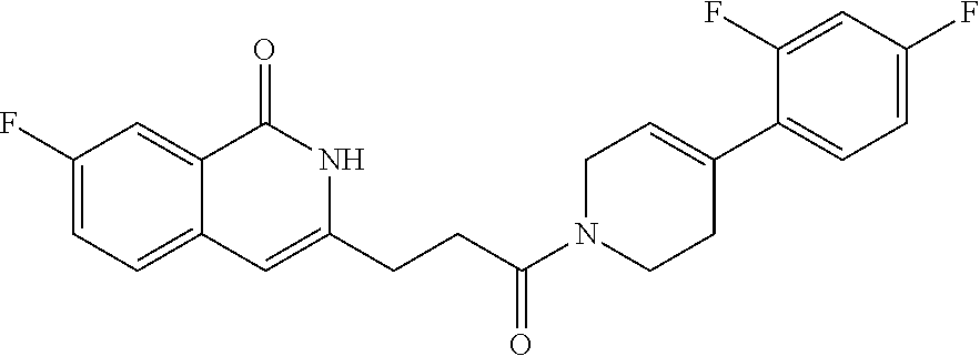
C1(F)=CC=C2C(=C1)C(=O)NC(CCC(N1CCC(C3=CC=C(F)C=C3F)=CC1)=O)=C2
